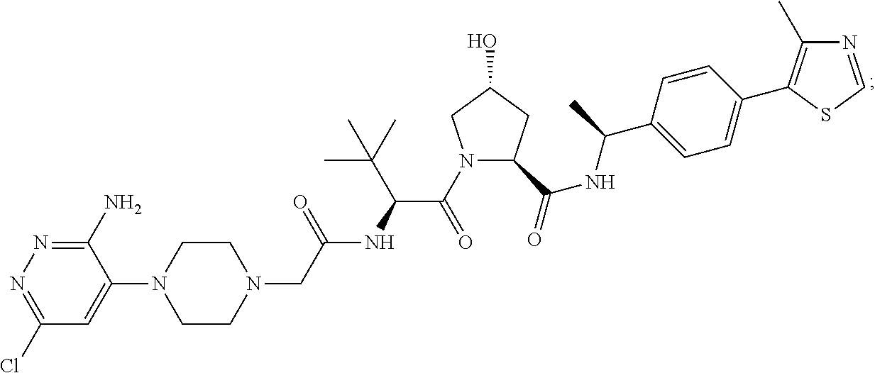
N1=CSC(C2=CC=C(C(NC(=O)C3N(C(C(NC(=O)CN4CCN(C5=CC(Cl)=NN=C5N)CC4)C(C)(C)C)=O)CC(O)C3)C)C=C2)=C1C
